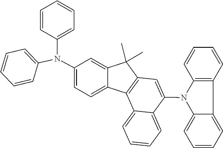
C12=CC=CC=C1C1=C(N2C2=CC3=C(C4=CC=CC=C42)C2=CC=C(N(C4=CC=CC=C4)C4=CC=CC=C4)C=C2C3(C)C)C=CC=C1
